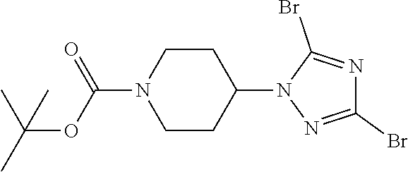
C1(Br)=NN(C2CCN(C(OC(C)(C)C)=O)CC2)C(Br)=N1
